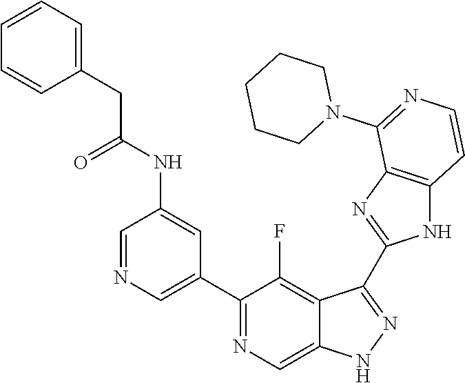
C1=NC=C(C2=NC=C3C(=C2F)C(C2=NC4=C(N2)C=CN=C4N2CCCCC2)=NN3)C=C1NC(CC1=CC=CC=C1)=O
